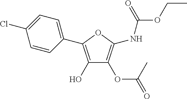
C1(O)=C(C2=CC=C(Cl)C=C2)OC(NC(OCC)=O)=C1OC(=O)C
